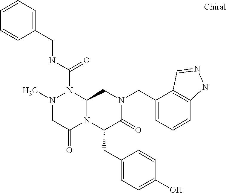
N(C(=O)N1N(C)CC(=O)N2C1CN(CC1=CC=CC3=C1C=NN3)C(=O)C2CC1=CC=C(O)C=C1)CC1=CC=CC=C1
